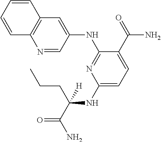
C1(NC(CCC)([H])C(=O)N)=CC=C(C(N)=O)C(NC2=CC3=C(N=C2)C=CC=C3)=N1
